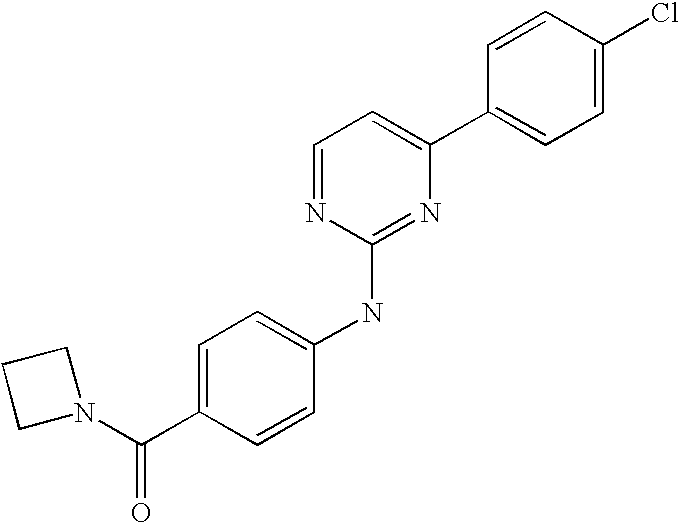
C1=CC(C2=CC=NC(NC3=CC=C(C(N4CCC4)=O)C=C3)=N2)=CC=C1Cl
